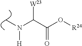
C(C(O[R24])=O)(N(C)[H])[W23]
